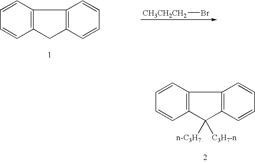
C12=C(C=CC=C1)C1=C(C2([n-C3H7])[C3H7-n])C=CC=C1.C12=C(C=CC=C1)C1=C(C2)C=CC=C1.[CH3CH2CH2]Br
